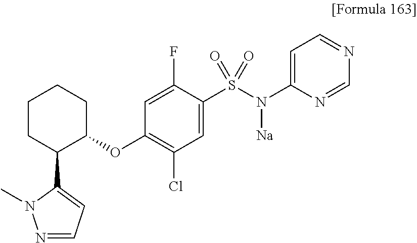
C1(OC2=C(Cl)C=C(S(N(C3=CC=NC=N3)[Na])(=O)=O)C(F)=C2)CCCCC1C1=CC=NN1C
